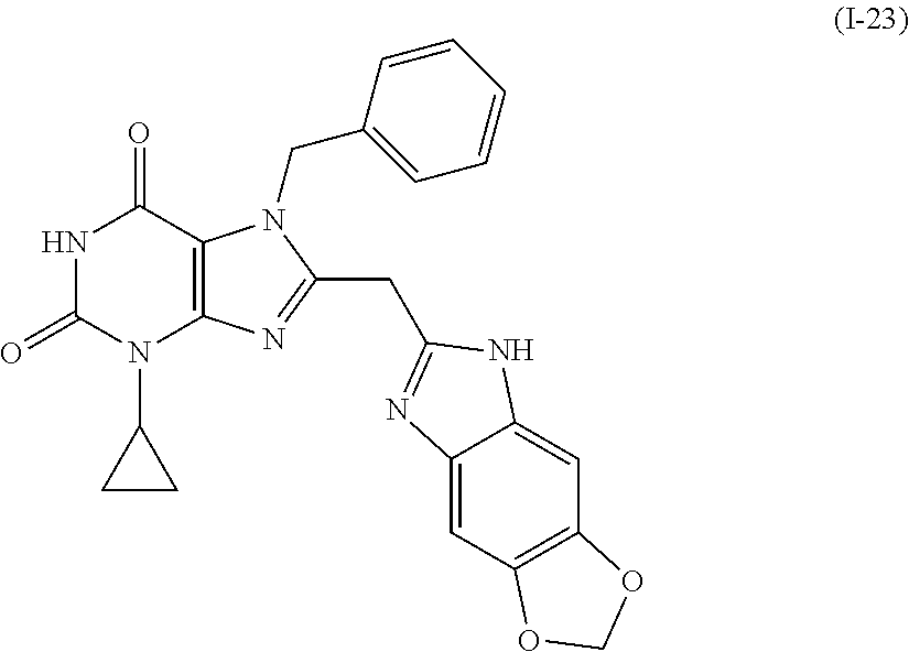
N1C(=O)N(C2CC2)C2=C(C1=O)N(CC1=CC=CC=C1)C(CC1=NC3=CC4=C(C=C3N1)OCO4)=N2
